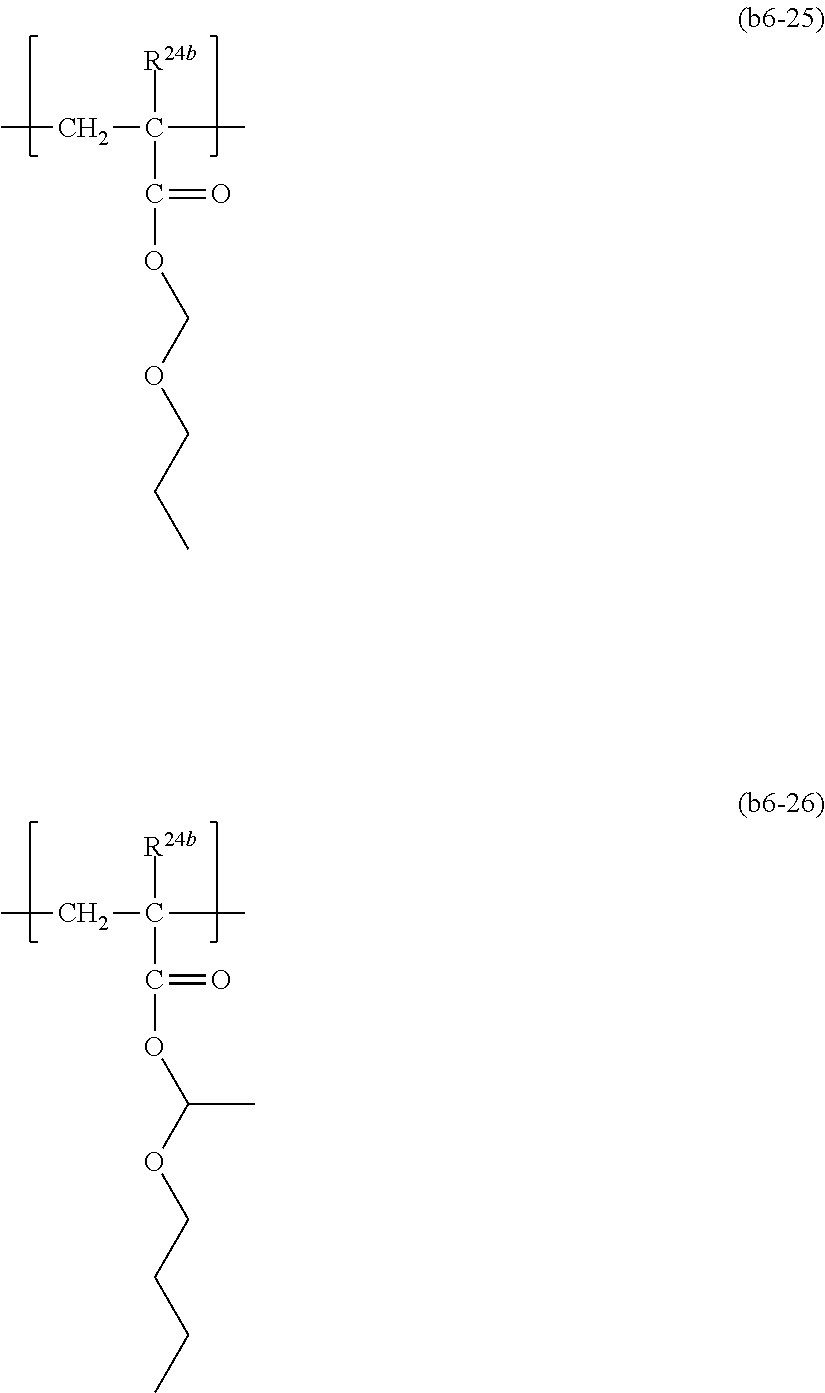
CCC([R24b])(C(=O)OC(OCCCC)C)C.CCC([R24b])(C(=O)OCOCCC)C
